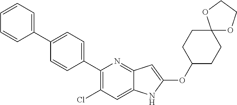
C1(C2=CC=C(C3=CC=CC=C3)C=C2)=C(Cl)C=C2C(=N1)C=C(OC1CCC3(CC1)OCCO3)N2
